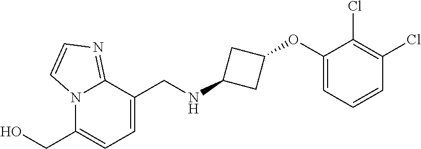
N12C(CO)=CC=C(CNC3CC(OC4=CC=CC(Cl)=C4Cl)C3)C1=NC=C2
